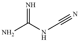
NC(NC#N)=N
